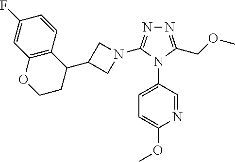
N1=C(COC)N(C2=CC=C(OC)N=C2)C(N2CC(C3C4=C(OCC3)C=C(F)C=C4)C2)=N1
